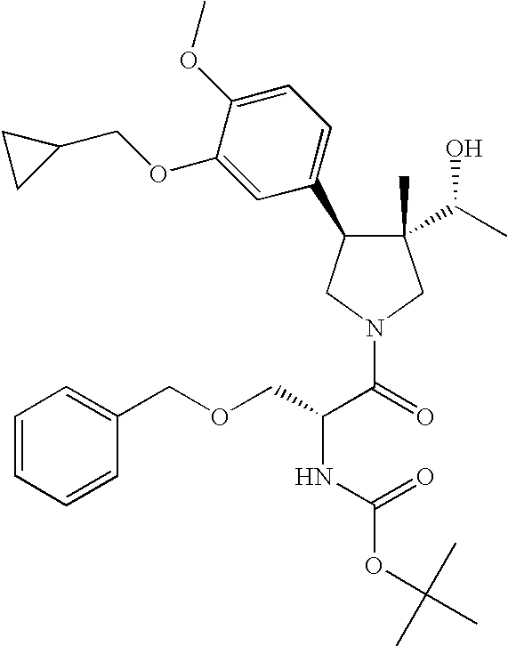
C1(C)(C(C)O)C(C2=CC=C(OC)C(OCC3CC3)=C2)CN(C(=O)C(NC(=O)OC(C)(C)C)COCC2=CC=CC=C2)C1
